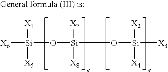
[X6][Si](O[Si](O[Si]([X3])([X2])[X4])([X7])[X8])([X1])[X5]
